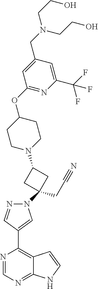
N1=CN=C2C(=C1C1=CN(C3(CC#N)CC(N4CCC(OC5=NC(C(F)(F)F)=CC(CN(CCO)CCO)=C5)CC4)C3)N=C1)C=CN2
